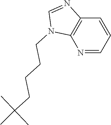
N1=CC=CC2=C1N(CCCCC(C)(C)C)C=N2
